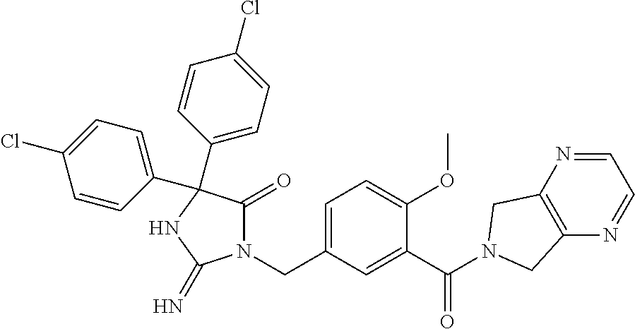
N1(CC2=CC=C(OC)C(C(=O)N3CC4=C(N=CC=N4)C3)=C2)C(=O)C(C2=CC=C(Cl)C=C2)(C2=CC=C(Cl)C=C2)NC1=N
